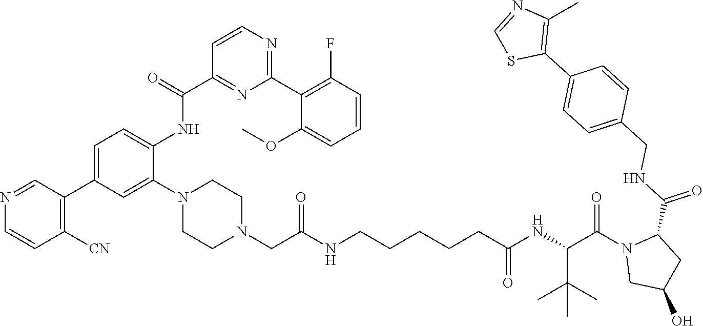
C(C(NC(=O)CCCCCNC(CN1CCN(C2=CC(C3=C([CN])C=CN=C3)=CC=C2NC(C2=NC(C3=C(F)C=CC=C3OC)=NC=C2)=O)CC1)=O)C(C)(C)C)(N1CC(O)CC1C(NCC1=CC=C(C2=C(C)N=CS2)C=C1)=O)=O
